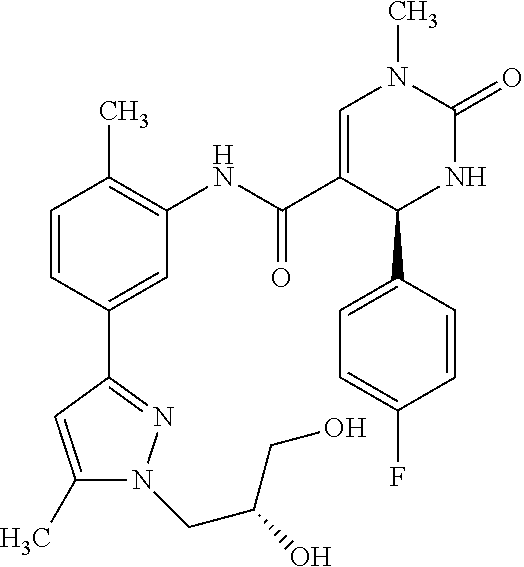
C1=CC(C)=C(NC(C2=CN(C)C(=O)NC2C2=CC=C(F)C=C2)=O)C=C1C1=NN(CC(O)CO)C(C)=C1
